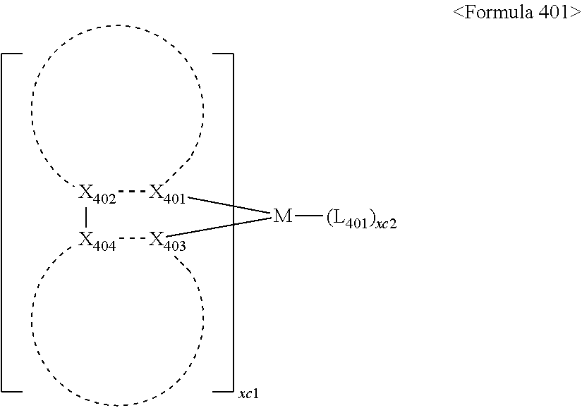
[X402]1[X404][X403](C)[M]([(L401)xc2])[X401]1C
